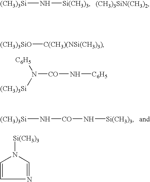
[(CH3)3Si]N[Si(CH3)3].[(CH3)3Si]N[CO]N[Si(CH3)3].[C(CH3)(NSi(CH3)3)][(CH3)3SiO].N1=CN([Si(CH3)3])C=C1.[CO](N[C6H5])N([(CH3)3Si])[C6H5]
